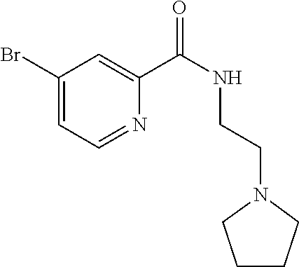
C1(Br)=CC=NC(C(NCCN2CCCC2)=O)=C1
